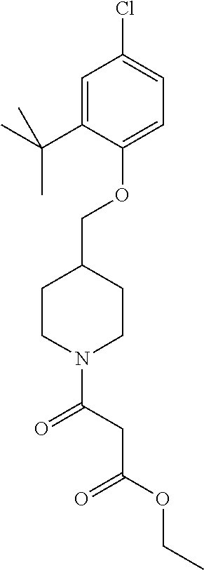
N1(C(=O)CC(OCC)=O)CCC(COC2=CC=C(Cl)C=C2C(C)(C)C)CC1
